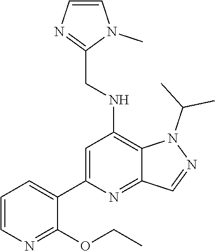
C1=CC=C(C2=CC(NCC3=NC=CN3C)=C3C(=N2)C=NN3C(C)C)C(OCC)=N1
